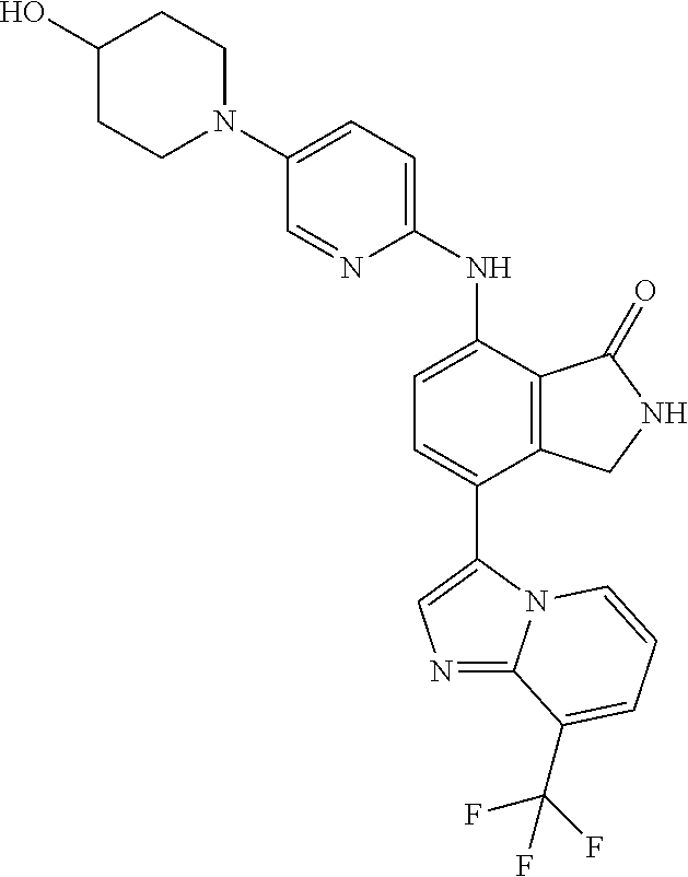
C1(O)CCN(C2=CC=C(NC3=CC=C(C4=CN=C5N4C=CC=C5C(F)(F)F)C4=C3C(=O)NC4)N=C2)CC1
